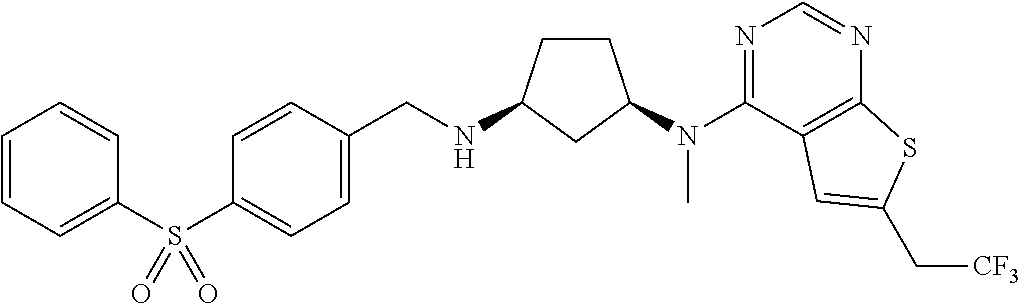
C1=CC(S(C2=CC=CC=C2)(=O)=O)=CC=C1CNC1CCC(N(C2=NC=NC3=C2C=C(C[CF3])S3)C)C1
